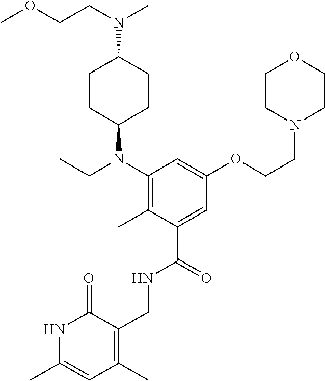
C1=C(C)NC(=O)C(CNC(C2=CC(OCCN3CCOCC3)=CC(N(CC)C3CCC(N(CCOC)C)CC3)=C2C)=O)=C1C
